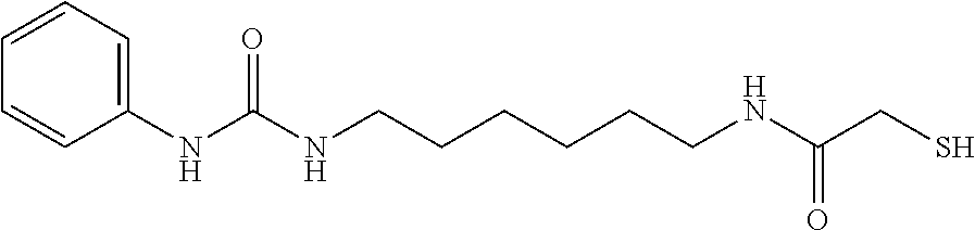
C1=CC=C(NC(NCCCCCCNC(CS)=O)=O)C=C1
